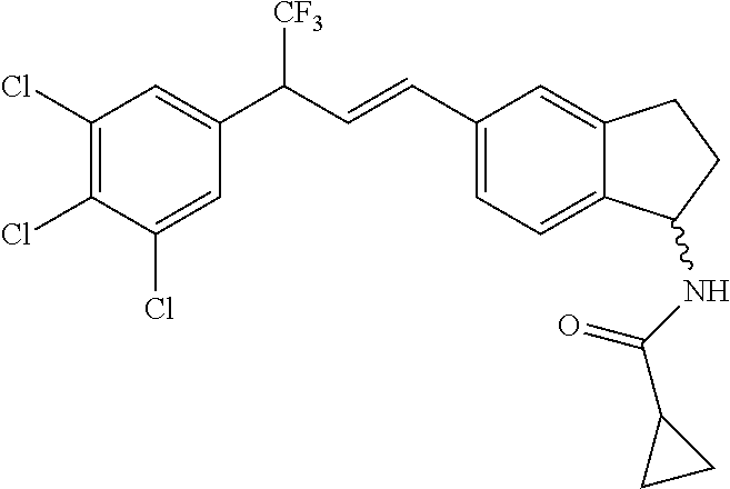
C1(Cl)=CC(C(C=CC2=CC=C3C(=C2)CCC3NC(C2CC2)=O)[CF3])=CC(Cl)=C1Cl
